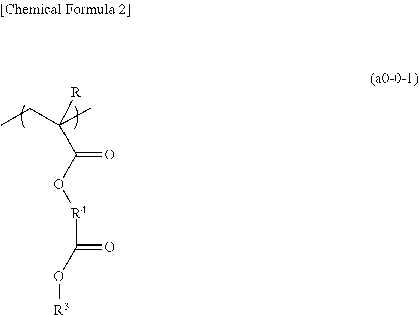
CCC(C)(C(O[R4]C(=O)O[R3])=O)[R]
